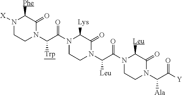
N1([X])CCN(C([Trp])C(=O)N2CCN(C([Leu])C(=O)N3CCN(C([Ala])C(=O)[Y])C(=O)C3[Leu])C(=O)C2[Lys])C(=O)C1[Phe]
